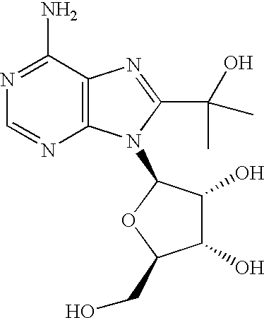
C1(O)C(O)C(N2C3=C(N=C2C(O)(C)C)C(N)=NC=N3)OC1CO
